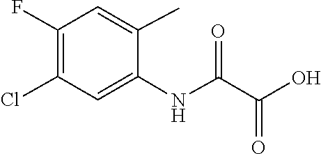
C1(Cl)=C(F)C=C(C)C(NC(C(=O)O)=O)=C1
